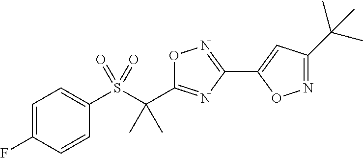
O1C(C(S(C2=CC=C(F)C=C2)(=O)=O)(C)C)=NC(C2=CC(C(C)(C)C)=NO2)=N1
